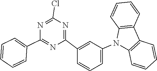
C1(C2=NC(Cl)=NC(C3=CC=CC=C3)=N2)=CC(N2C3=C(C=CC=C3)C3=C2C=CC=C3)=CC=C1
